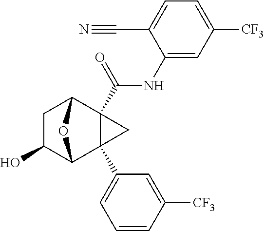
C1C(O)C2C3(C4=CC=CC([CF3])=C4)C(C(NC4=CC([CF3])=CC=C4C#N)=O)(C1O2)C3
